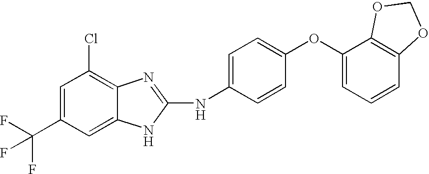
C1=C(C(F)(F)F)C=C2C(=C1Cl)N=C(NC1=CC=C(OC3=CC=CC4=C3OCO4)C=C1)N2
